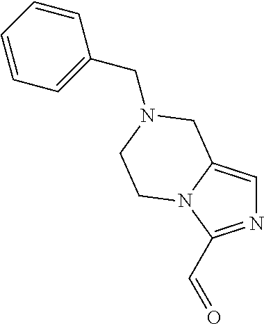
N1=C(C=O)N2C(=C1)CN(CC1=CC=CC=C1)CC2
